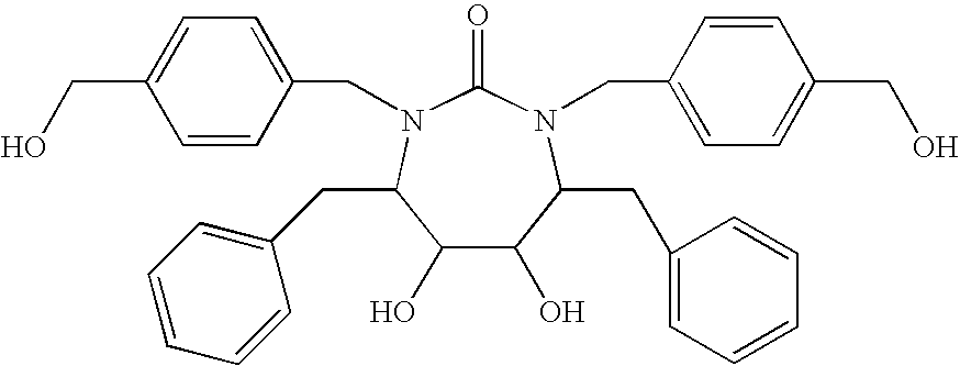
OCC1=CC=C(CN2C(=O)N(CC3=CC=C(CO)C=C3)C(CC3=CC=CC=C3)C(O)C(O)C2CC2=CC=CC=C2)C=C1
